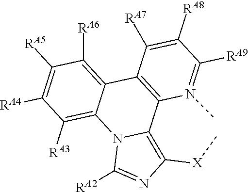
C1([RA9])=N(C)C2=C(C([RA7])=C1[RA8])C1=C([RA6])C([RA5])=C([RA4])C([RA3])=C1N1C([RA2])=NC([X]C)=C21
